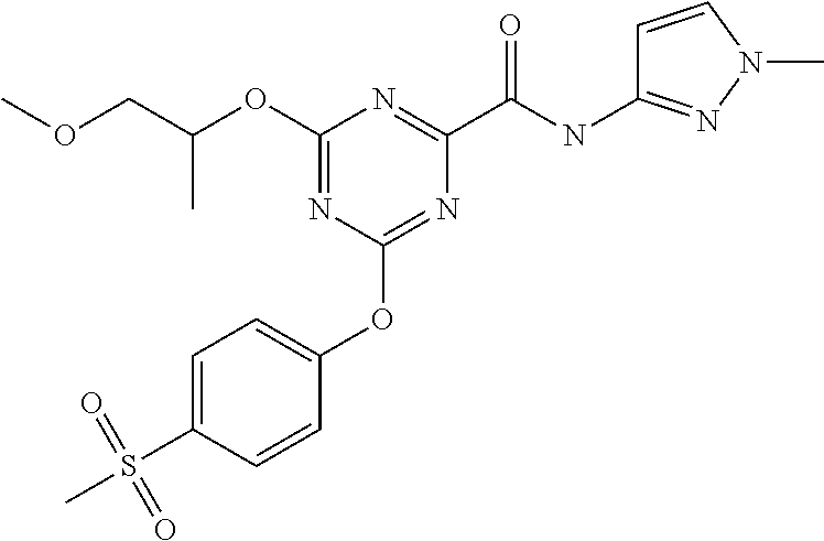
C(C)(COC)OC1=NC(OC2=CC=C(S(=O)(=O)C)C=C2)=NC(C(NC2=NN(C)C=C2)=O)=N1
